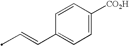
CC=CC1=CC=C([CO2H])C=C1
